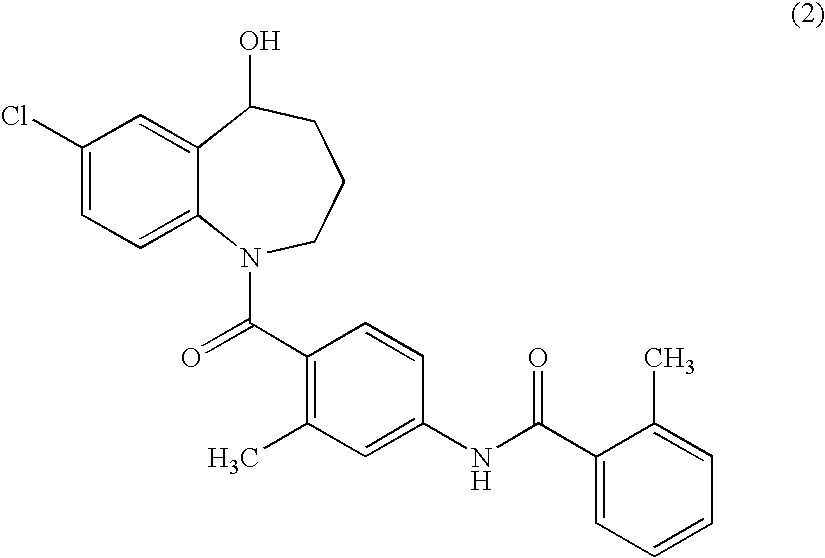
C1(Cl)=CC=C2C(=C1)C(O)CCCN2C(C1=C(C)C=C(NC(C2=CC=CC=C2C)=O)C=C1)=O
